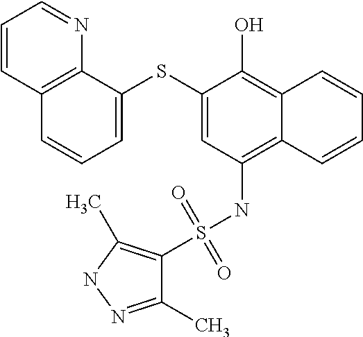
C12=C(NS(=O)(=O)C3=C(C)NN=C3C)C=C(SC3=CC=CC4=C3N=CC=C4)C(O)=C1C=CC=C2
